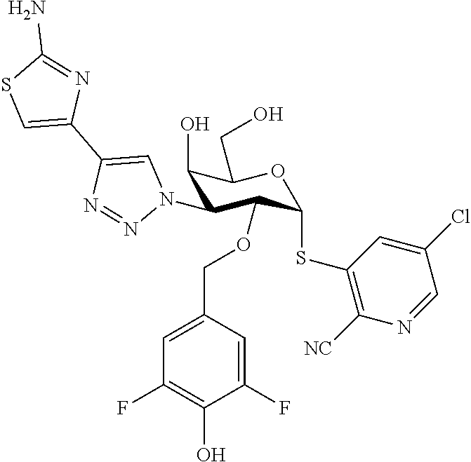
C1(O)C(N2C=C(C3=CSC(N)=N3)N=N2)C(OCC2=CC(F)=C(O)C(F)=C2)C(SC2=C([NC])N=CC(Cl)=C2)OC1CO
